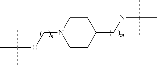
C1CN(COC(C)(C)C)CCC1CNC(C)(C)C
